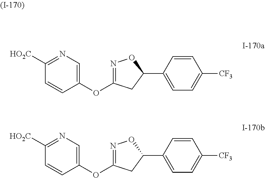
N1=C([HO2C])C=CC(OC2=NOC(C3=CC=C([CF3])C=C3)C2)=C1.N1=C([HO2C])C=CC(OC2=NOC(C3=CC=C([CF3])C=C3)C2)=C1
